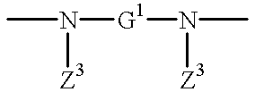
CN([G1]N(C)[Z3])[Z3]
